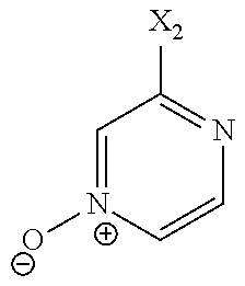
C1=[N+]([O-])C=CN=C1[X2]
